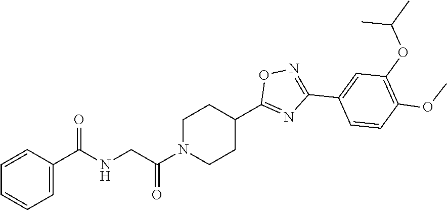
C1=CC(C(NCC(N2CCC(C3=NC(C4=CC(OC(C)C)=C(OC)C=C4)=NO3)CC2)=O)=O)=CC=C1
